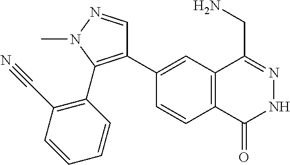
C1(C2=C(C3=C(C#N)C=CC=C3)N(C)N=C2)=CC2=C(C=C1)C(=O)NN=C2CN
